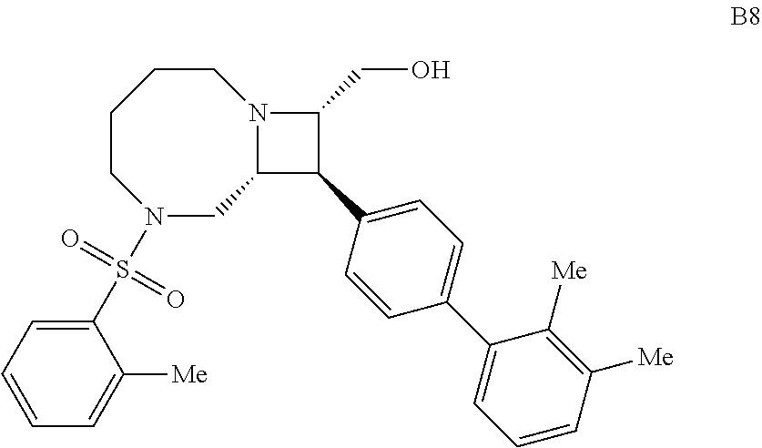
C1CCCN(S(C2=CC=CC=C2[Me])(=O)=O)CC2N1C(CO)C2C1=CC=C(C2=CC=CC([Me])=C2[Me])C=C1
